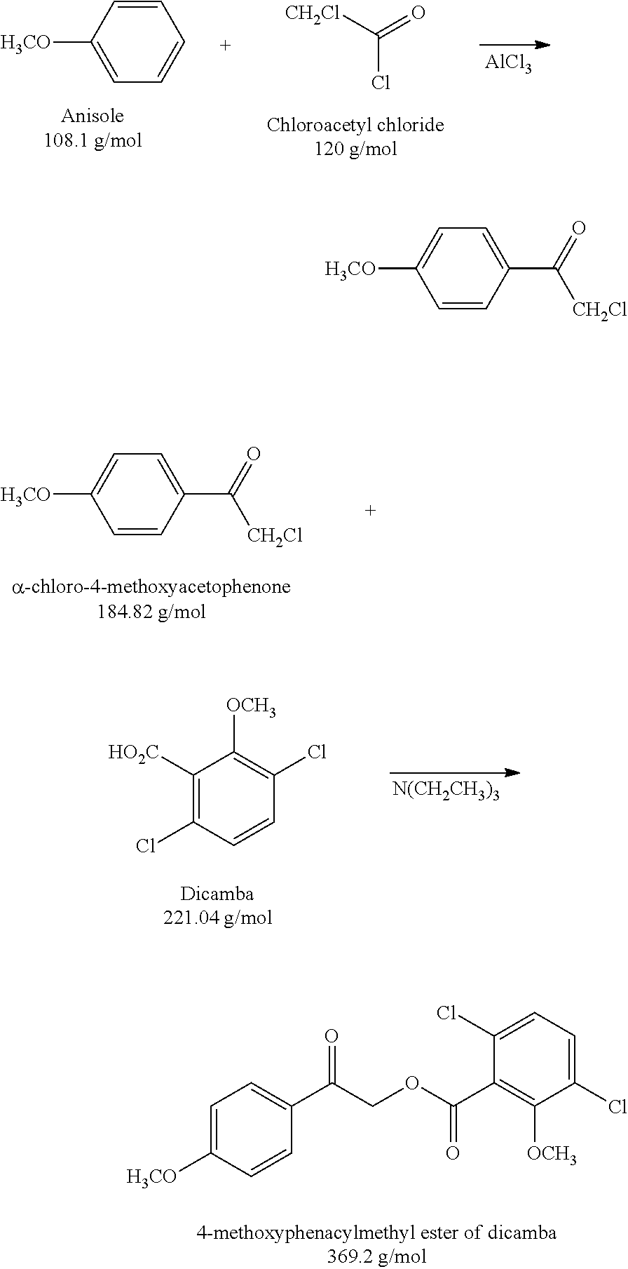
[CH2Cl]C(=O)Cl.[AlCl3].C1=CC([H3CO])=CC=C1.C1=C(C(=O)[CH2Cl])C=CC([H3CO])=C1.C1([HO2C])=C(Cl)C=CC(Cl)=C1[OCH3].[N(CH2CH3)3].C1(Cl)=CC=C(Cl)C(C(OCC(C2=CC=C([H3CO])C=C2)=O)=O)=C1[OCH3].C1=C(C(=O)[CH2Cl])C=CC([H3CO])=C1
